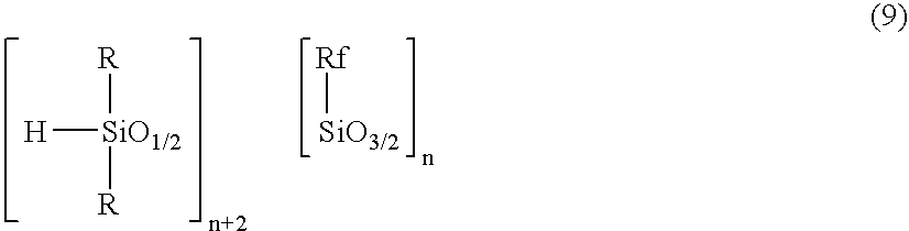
[H][SiO1/2]([R])[R].[SiO3/2][Rf]
